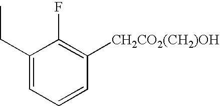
C1(CC)=CC=CC([CH2CO2(CH2)OH])=C1F
